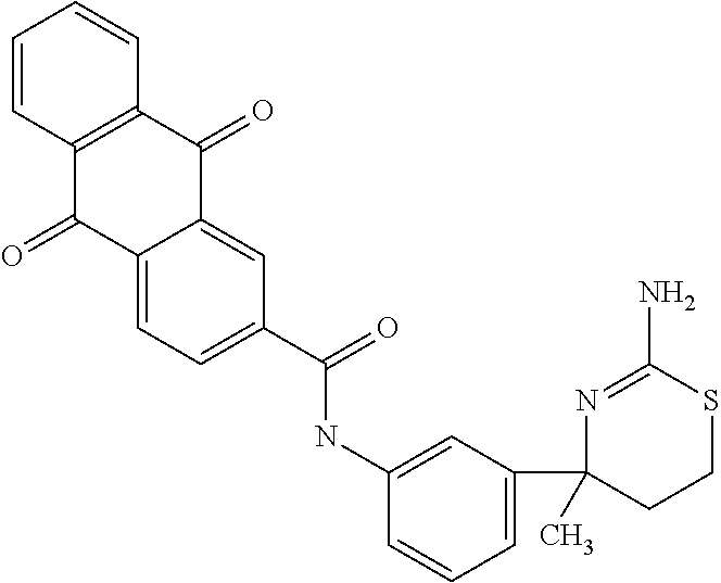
C1=CC2=C(C=C1)C(=O)C1=CC(C(=O)NC3=CC(C4(C)CCSC(N)=N4)=CC=C3)=CC=C1C2=O
